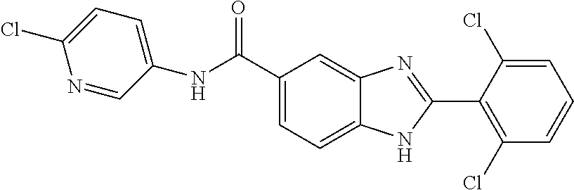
C1=C(C(NC2=CC=C(Cl)N=C2)=O)C=C2C(=C1)NC(C1=C(Cl)C=CC=C1Cl)=N2
